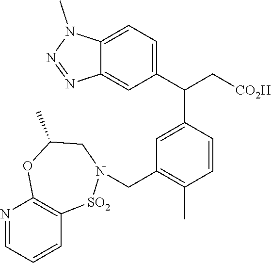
C12=CC=C(C(C[CO2H])C3=CC(CN4CC(C)OC5=C([SO2]4)C=CC=N5)=C(C)C=C3)C=C1N=NN2C
